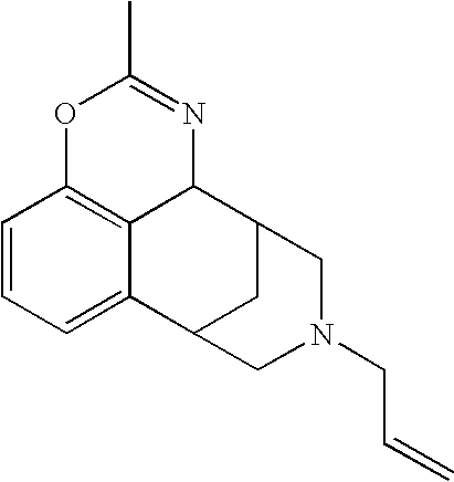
C1=CC=C2C3=C1OC(C)=NC3C1CC2CN(CC=C)C1
